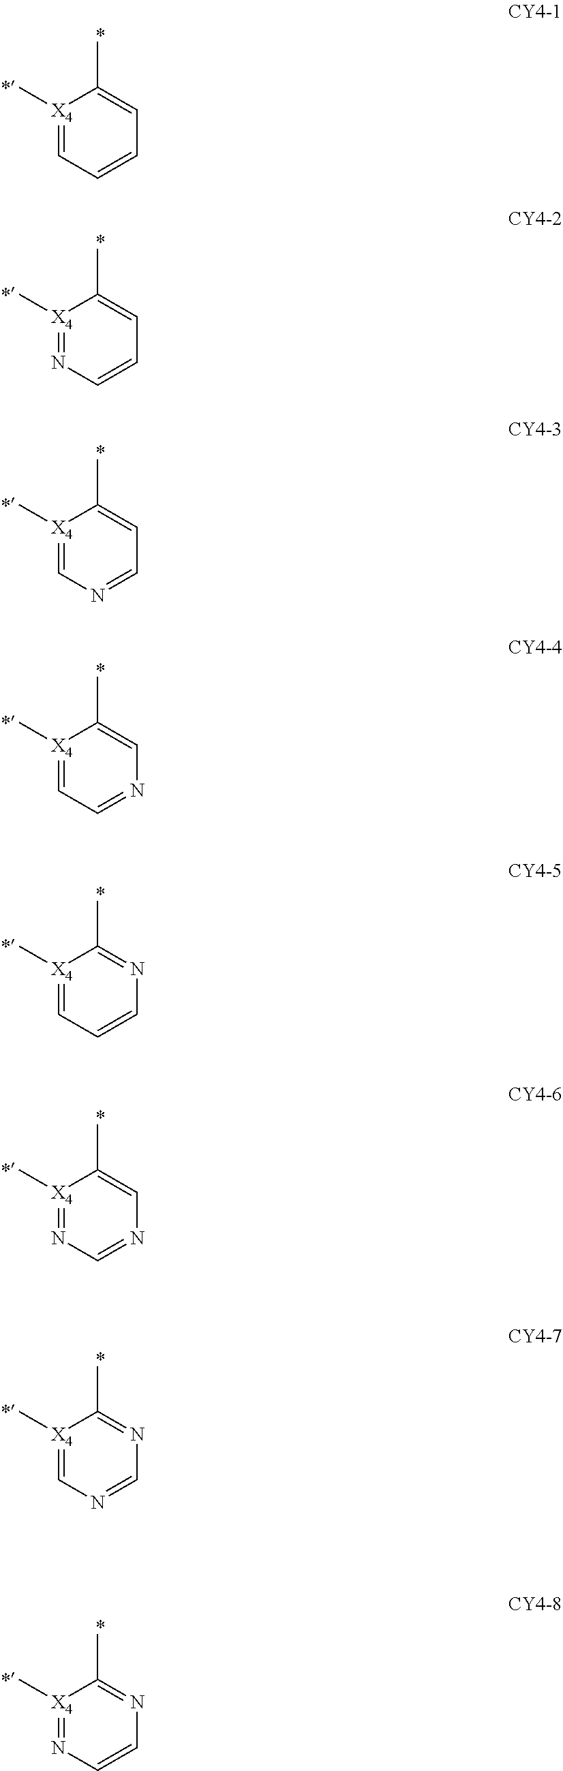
[X4]1(C)=CC=CC=C1C.[X4]1(C)=NC=CC=C1C.[X4]1(C)=CN=CC=C1C.[X4]1(C)=CC=NC=C1C.[X4]1(C)=CC=CN=C1C.[X4]1(C)=NC=NC=C1C.[X4]1(C)=CN=CN=C1C.[X4]1(C)=NC=CN=C1C
